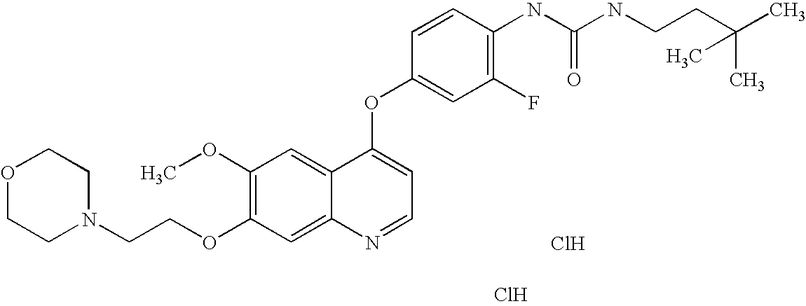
C1=CC(OC2=CC=NC3=CC(OCCN4CCOCC4)=C(OC)C=C23)=CC(F)=C1NC(NCCC(C)(C)C)=O.Cl.Cl
